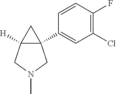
C12(C3=CC(Cl)=C(F)C=C3)C([H])(CN(C)C1)C2
